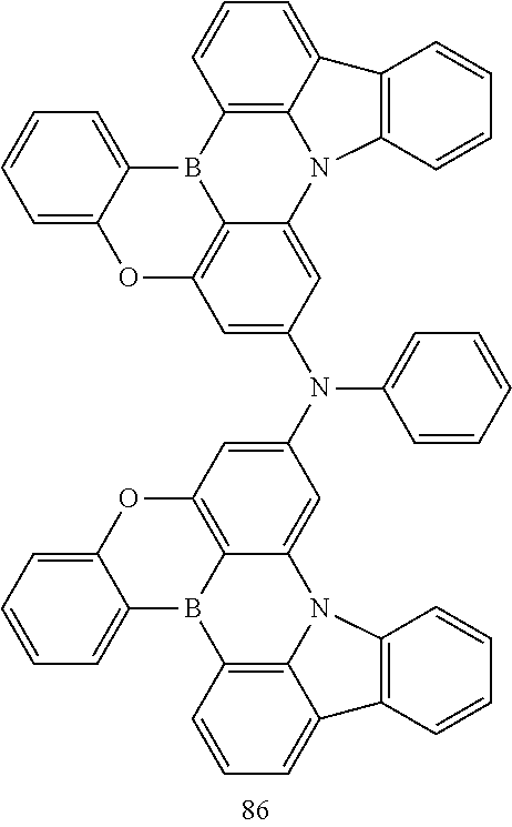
C1=CC=C2C(=C1)B1C3=C(O2)C=C(N(C2=CC=CC=C2)C2=CC4=C5C(=C2)N2C6=C(B5C5=CC=CC=C5O4)C=CC=C6C4=C2C=CC=C4)C=C3N2C3=C1C=CC=C3C1=C2C=CC=C1
